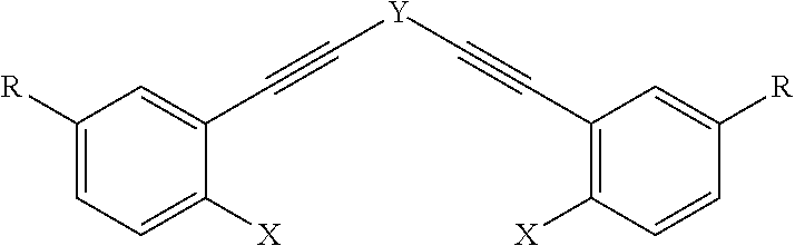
C1(C#C[Y]C#CC2=C([X])C=CC([R])=C2)=CC([R])=CC=C1[X]
